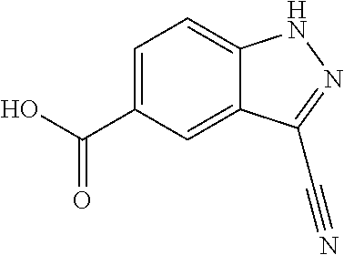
C1=C(C(O)=O)C=C2C(=C1)NN=C2C#N
